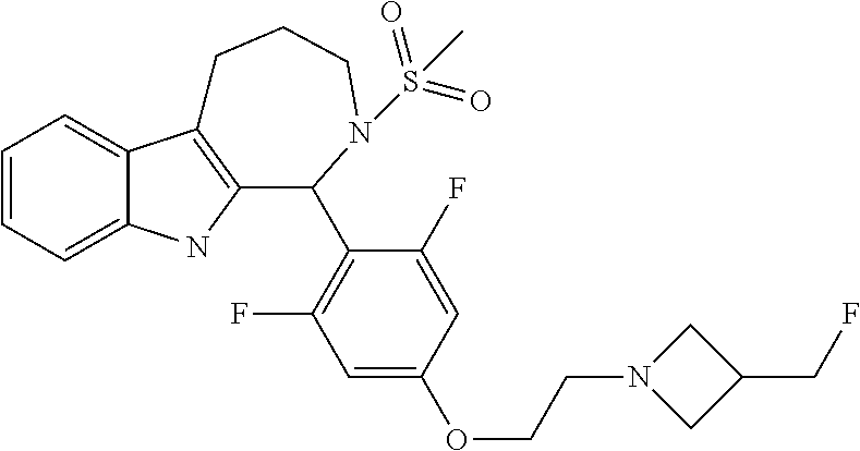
C1=CC=C2C(=C1)C1=C(N2)C(C2=C(F)C=C(OCCN3CC(CF)C3)C=C2F)N(S(=O)(=O)C)CCC1
